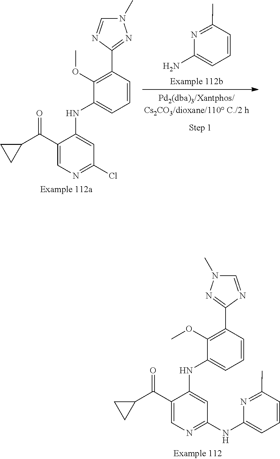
C1(OC)=C(C2=NN(C)C=N2)C=CC=C1NC1=CC(Cl)=NC=C1C(C1CC1)=O.C1=C(N)N=C(C)C=C1.C1(OC)=C(C2=NN(C)C=N2)C=CC=C1NC1=CC(NC2=CC=CC(C)=N2)=NC=C1C(C1CC1)=O
